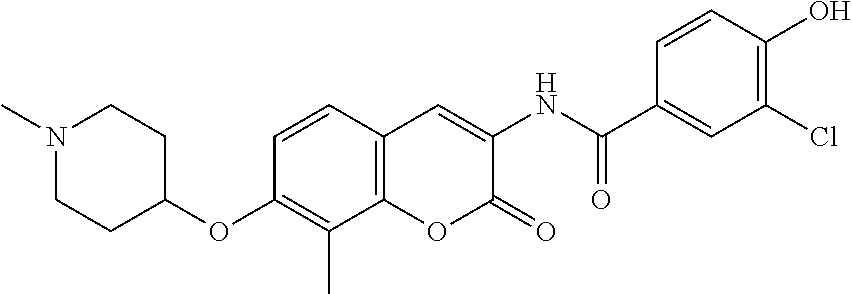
N1(C)CCC(OC2=C(C)C3=C(C=C2)C=C(NC(=O)C2=CC(Cl)=C(O)C=C2)C(=O)O3)CC1
